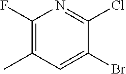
C1(F)=C(C)C=C(Br)C(Cl)=N1
